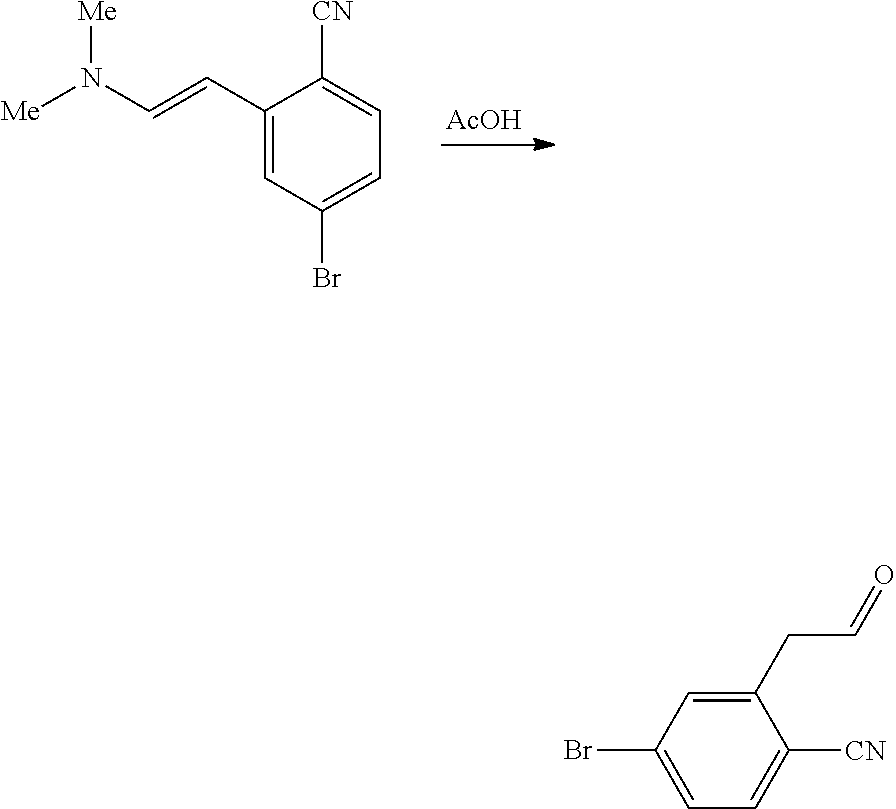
[AcOH].N(C=CC1=CC(Br)=CC=C1[CN])([Me])[Me].C1(CC=O)=CC(Br)=CC=C1[CN]
